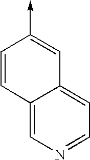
C1=CC2=CN=CC=C2C=C1->C
